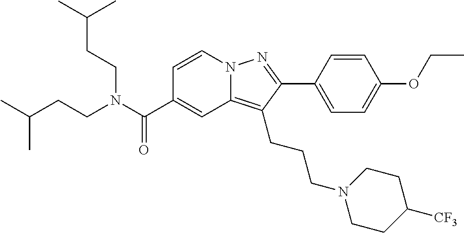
C1=CN2C(=C(CCCN3CCC([CF3])CC3)C(C3=CC=C(OCC)C=C3)=N2)C=C1C(N(CCC(C)C)CCC(C)C)=O
